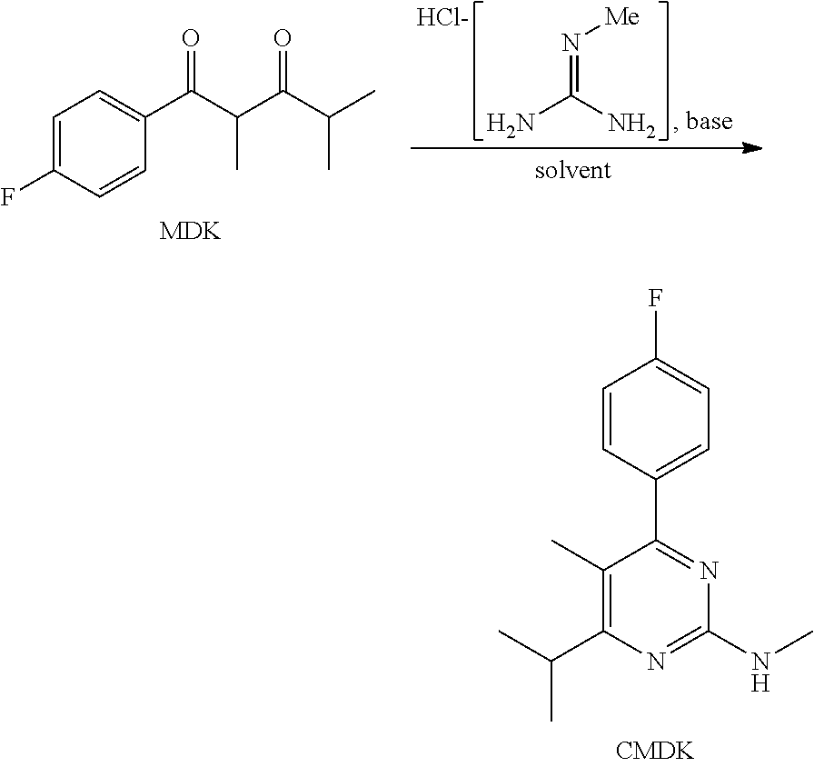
N(=C(N)N)[Me].[Cl-].C1=C(F)C=CC(C(C(C(C(C)C)=O)C)=O)=C1.[MDK].C1(C)=C(C(C)C)N=C(NC)N=C1C1=CC=C(F)C=C1
